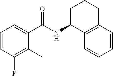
C1=CC(F)=C(C)C(C(NC2C3=C(CCC2)C=CC=C3)=O)=C1
